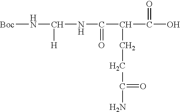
[Boc]NC([H])NC(C(C(O)=O)CCC(N)=O)=O
